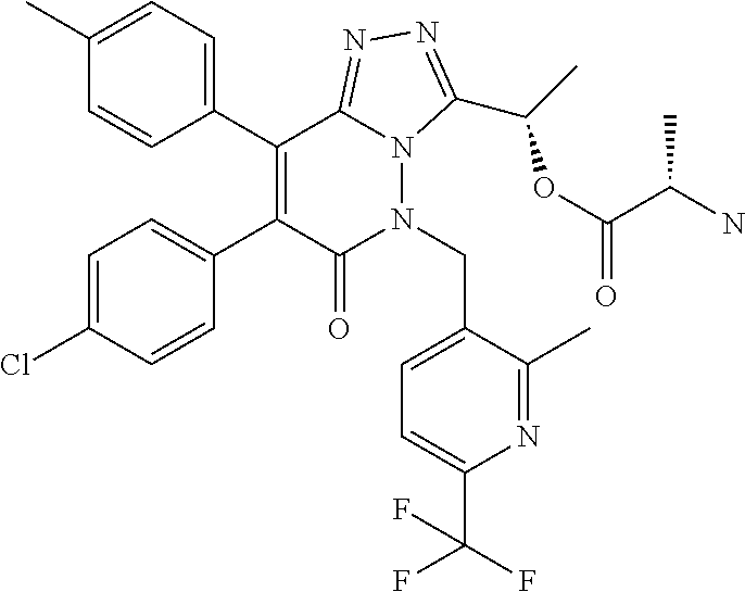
C1(C)=CC=C(C2=C(C3=CC=C(Cl)C=C3)C(=O)N(CC3=CC=C(C(F)(F)F)N=C3C)N3C2=NN=C3C(C)OC(=O)C(N)C)C=C1
